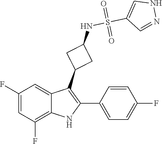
O=S(=O)(C1=CNN=C1)NC1CC(C2=C(C3=CC=C(F)C=C3)NC3=C(F)C=C(F)C=C23)C1
